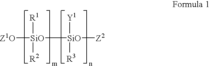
[Z1O][SiO]([SiO]([Y1])([R3])[Z2])([R1])[R2]
